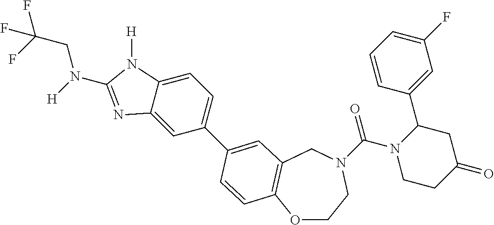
C(N1CCC(=O)CC1C1=CC(F)=CC=C1)(=O)N1CCOC2=C(C1)C=C(C1=CC=C3C(=C1)N=C(N(CC(F)(F)F)[H])N3[H])C=C2
